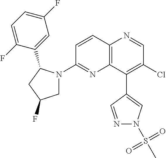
C12=C(C(C3=CN(S(C)(=O)=O)N=C3)=C(Cl)C=N1)N=C(N1CC(F)CC1C1=CC(F)=CC=C1F)C=C2
